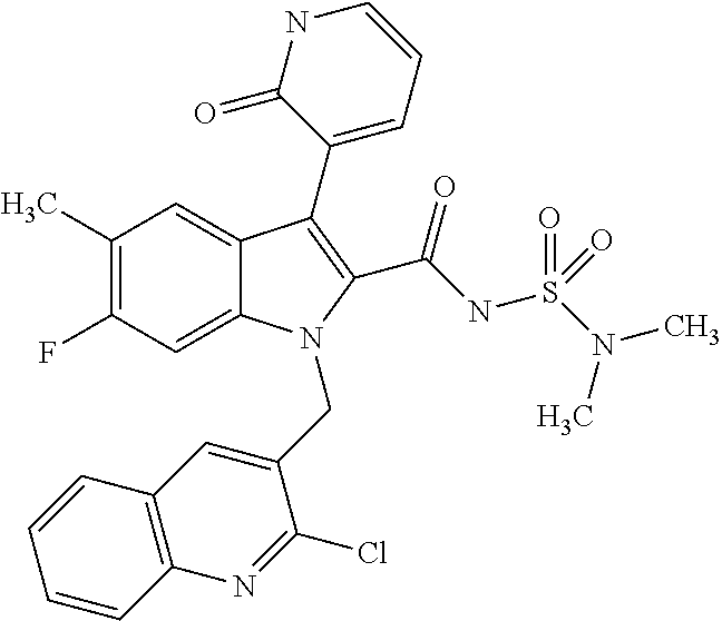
C12=CC(F)=C(C)C=C1C(C1=CC=CNC1=O)=C(C(=O)NS(N(C)C)(=O)=O)N2CC1=CC2=C(N=C1Cl)C=CC=C2
